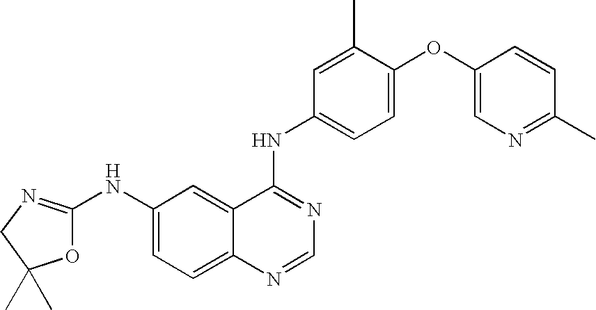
O1C(NC2=CC=C3C(=C2)C(NC2=CC=C(OC4=CN=C(C)C=C4)C(C)=C2)=NC=N3)=NCC1(C)C
